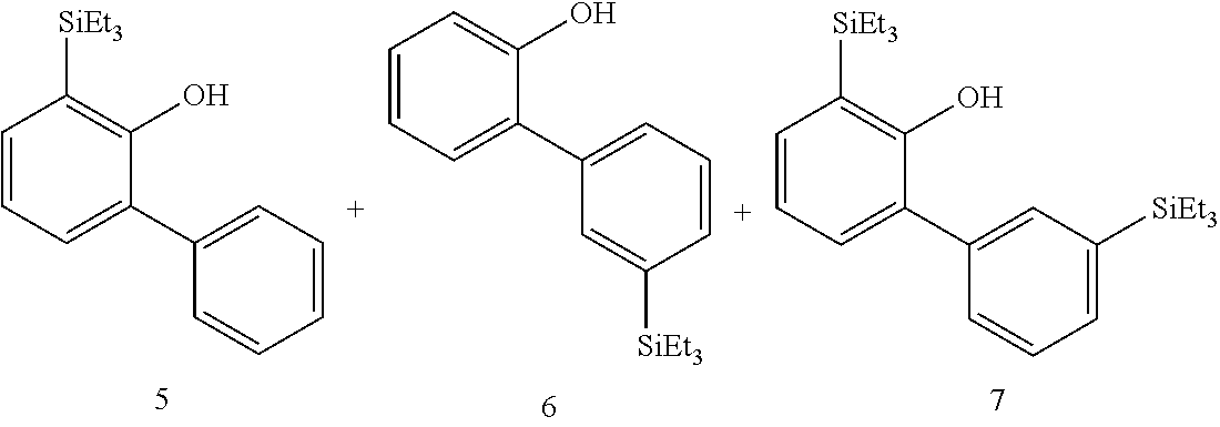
C1=CC=C(C2=CC=CC=C2)C(O)=C1[SiEt3].C1=[C+]C=C(C2=CC([SiEt3])=CC=C2)C(O)=C1[SiEt3].C1=CC=C(C2=CC=CC([SiEt3])=C2)C(O)=C1
